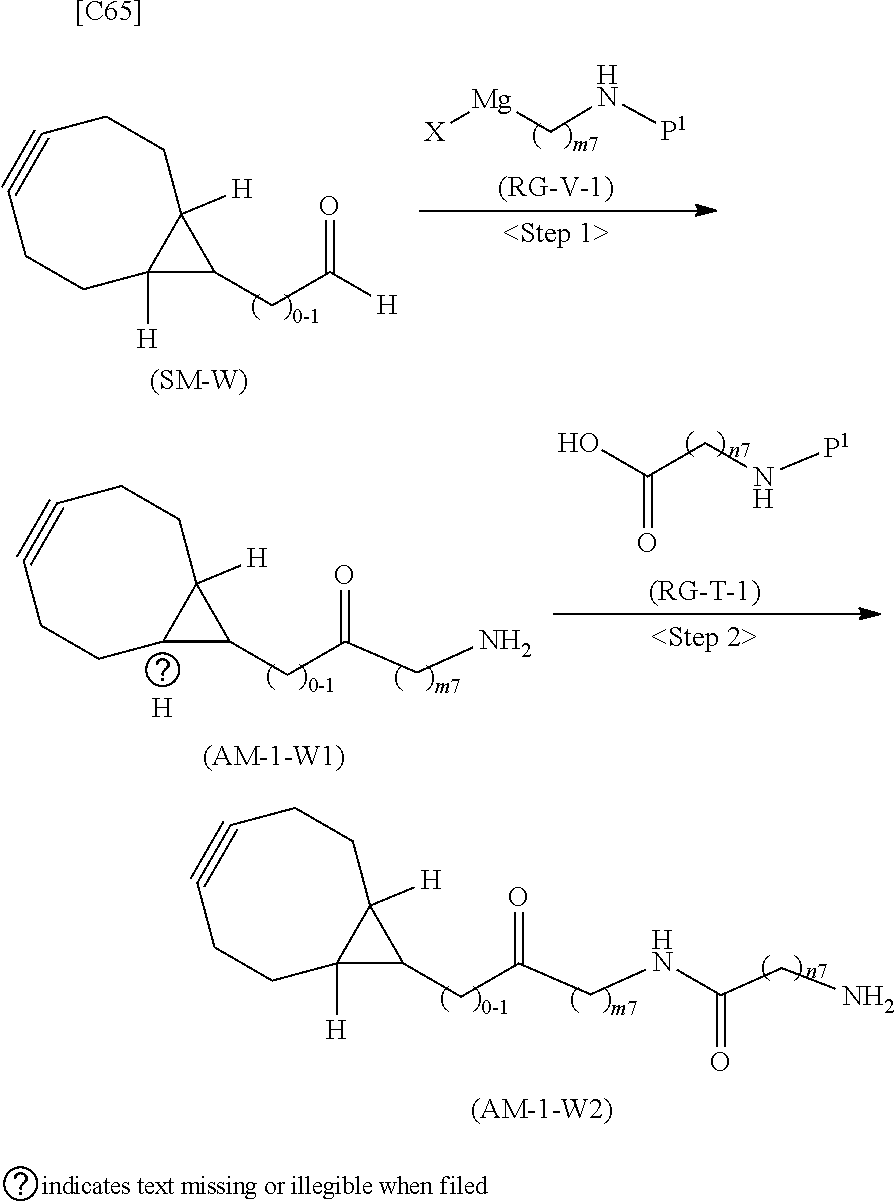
C12([H])C(CC([H])=O)C1([H])CCC#CCC2.[(SM-W)].[X][Mg]CN[P1].C12([H])C(CC(CNC(CN)=O)=O)C1([H])CCC#CCC2.C12C(CC(CN)=O)C1([H])CCC#CCC2.[H].OC(CN[P1])=O.[[C65]]
